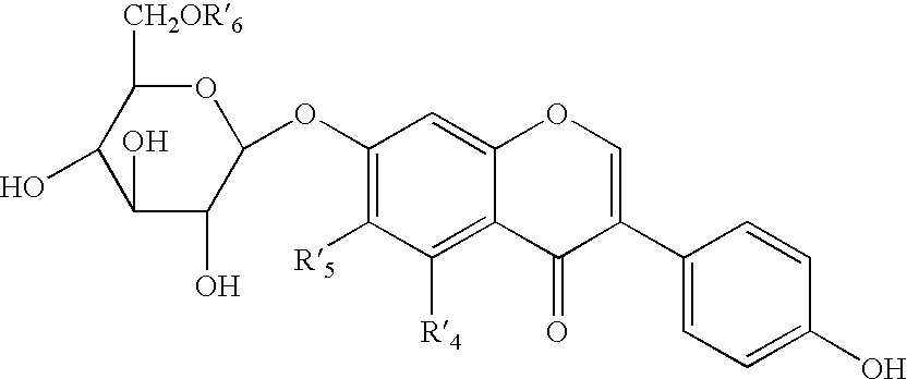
C1(C2=COC3=CC(OC4OC([CH2OR6])C(O)C(O)C4O)=C([R5])C([R4])=C3C2=O)=CC=C(O)C=C1
